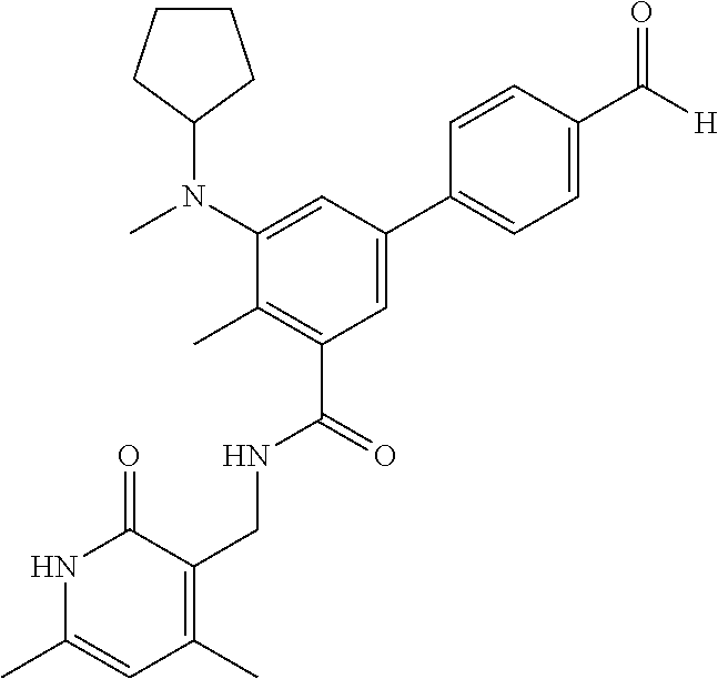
C1(N(C2CCCC2)C)=CC(C2=CC=C(C([H])=O)C=C2)=CC(C(=O)NCC2=C(C)C=C(C)NC2=O)=C1C
